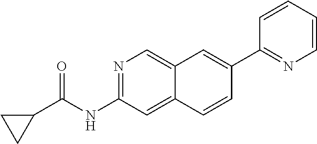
N1=C(NC(=O)C2CC2)C=C2C(=C1)C=C(C1=NC=CC=C1)C=C2
